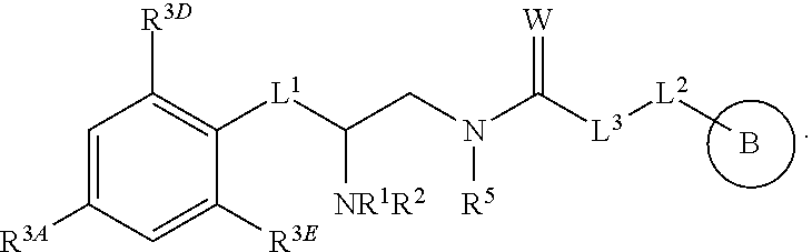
B.C1=C([R3A])C=C([R3E])C([L1]C(CN(C([L3][L2]C)=[W])[R5])[NR1R2])=C1[R3D]
